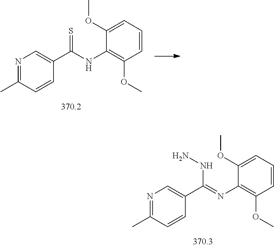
N1=C(C)C=CC(C(=NC2=C(OC)C=CC=C2OC)NN)=C1.N1=C(C)C=CC(C(NC2=C(OC)C=CC=C2OC)=S)=C1
